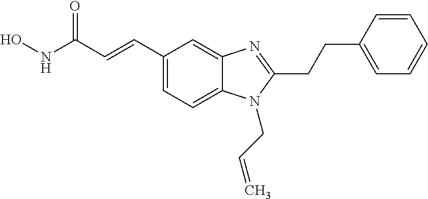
C1(C=CC(NO)=O)=CC=C2C(=C1)N=C(CCC1=CC=CC=C1)N2CC=C
